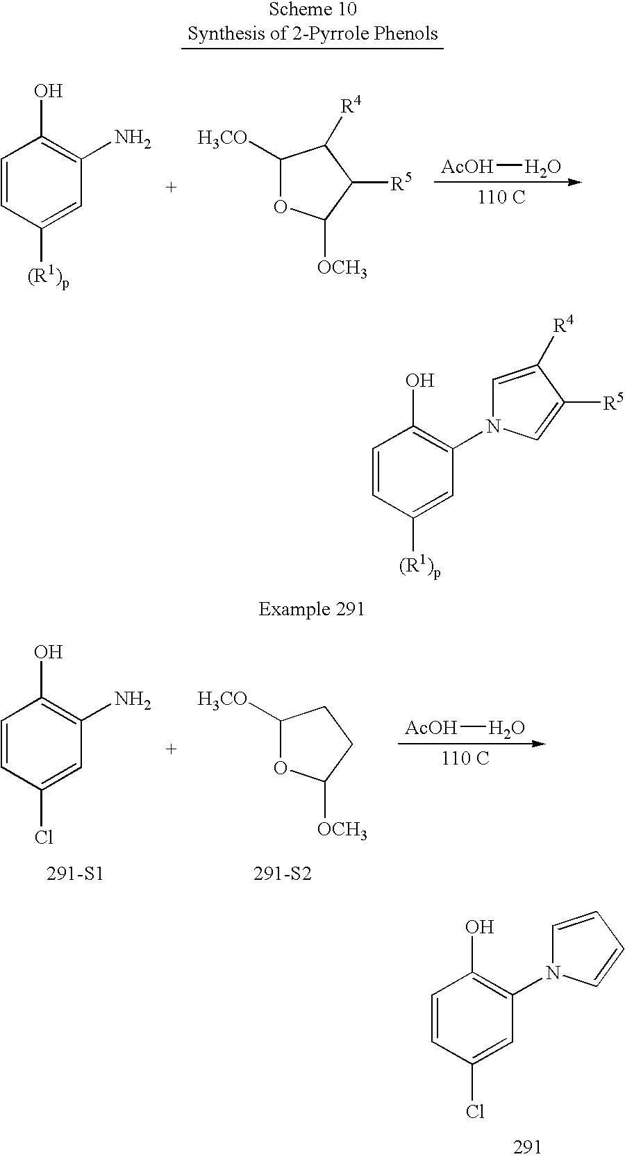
[AcOH]O.[110 C].C1([H3CO])OC([OCH3])C([R5])C1[R4].C1=CC([(R1)p])=CC(N)=C1O.[AcOH]O.[110 C].C1([H3CO])OC([OCH3])CC1.C1=CC(Cl)=CC(N)=C1O.[291-S1].[291-S2].C1=CC(Cl)=CC(N2C=CC=C2)=C1O.C1=CC([(R1)p])=CC(N2C=C([R4])C([R5])=C2)=C1O
